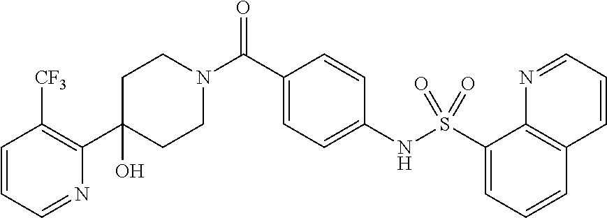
C1(O)(C2=C([CF3])C=CC=N2)CCN(C(C2=CC=C(NS(C3=CC=CC4=C3N=CC=C4)(=O)=O)C=C2)=O)CC1
